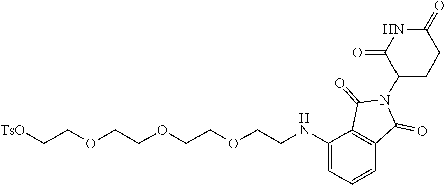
C1(NCCOCCOCCOCC[TsO])=CC=CC2=C1C(=O)N(C1CCC(=O)NC1=O)C2=O
